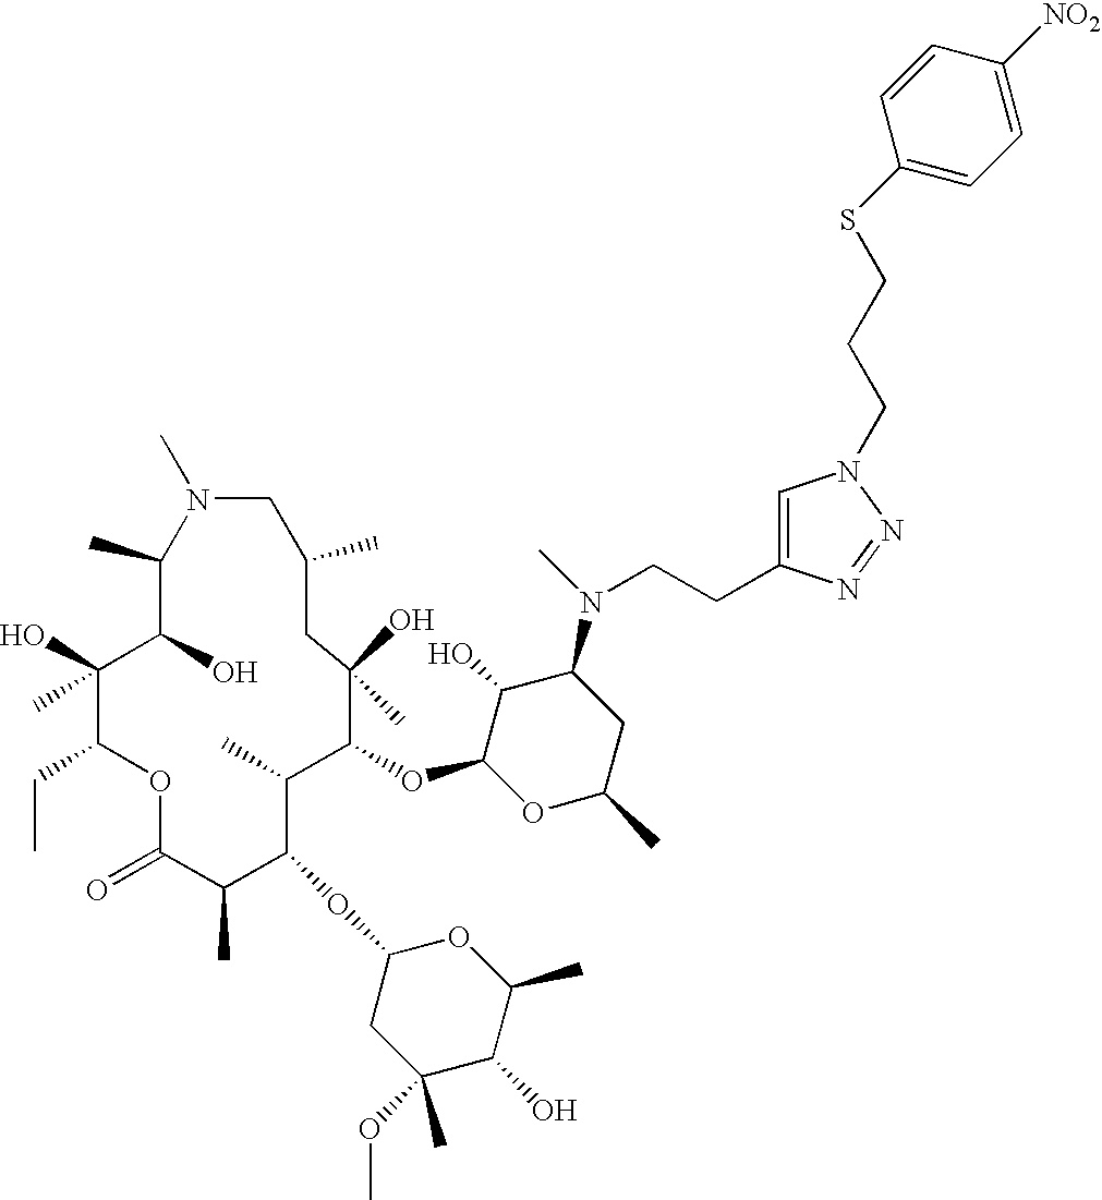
C1(C)C(O)C(O)(C)C(CC)OC(=O)C(C)C(OC2CC(C)(OC)C(O)C(C)O2)C(C)C(OC2OC(C)CC(N(C)CCC3=CN(CCCSC4=CC=C([NO2])C=C4)N=N3)C2O)C(O)(C)CC(C)CN1C
